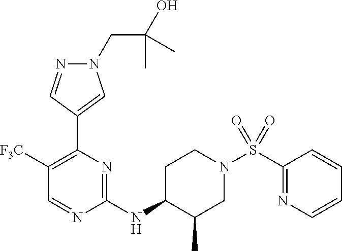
N1(CC(O)(C)C)N=CC(C2=C([F3C])C=NC(NC3CCN(S(=O)(=O)C4=NC=CC=C4)CC3C)=N2)=C1
